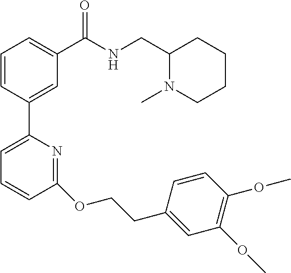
C1=CC(C2=CC=CC(OCCC3=CC(OC)=C(OC)C=C3)=N2)=CC(C(NCC2N(C)CCCC2)=O)=C1
